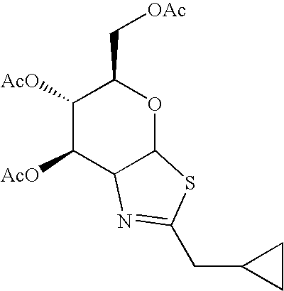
C1([AcO])C([AcO])C2C(OC1C[OAc])SC(CC1CC1)=N2
